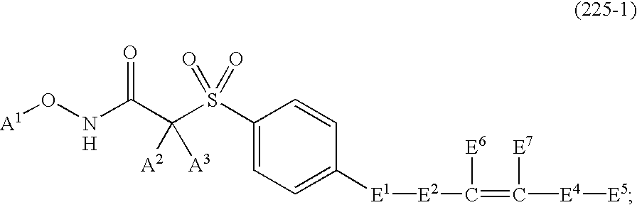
[A1]ONC(C(S(C1=CC=C([E1][E2]C(=C([E4][E5])[E7])[E6])C=C1)(=O)=O)([A2])[A3])=O.[H]
